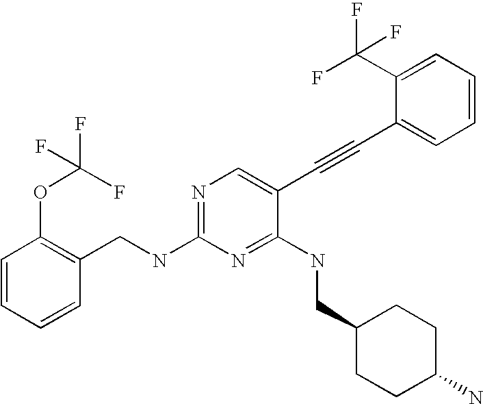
C1=CC=CC(CNC2=NC=C(C#CC3=CC=CC=C3C(F)(F)F)C(NCC3CCC(N)CC3)=N2)=C1OC(F)(F)F
